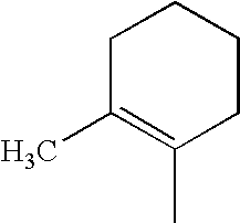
C1(C)=C(C)CCCC1
